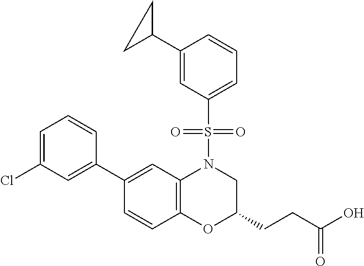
C1(C2=CC(Cl)=CC=C2)=CC2=C(C=C1)OC(CCC(O)=O)CN2S(C1=CC=CC(C2CC2)=C1)(=O)=O
